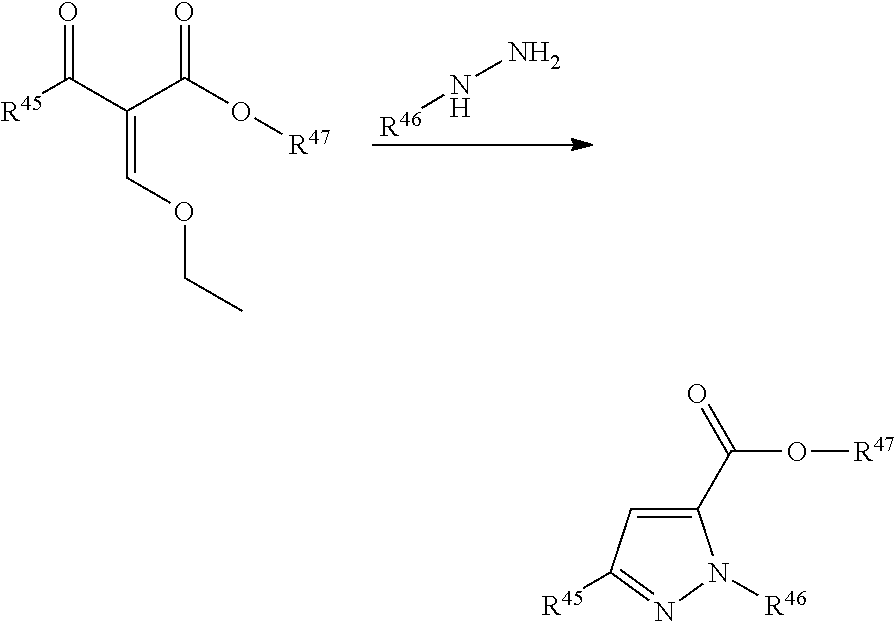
O=C(C(C(O[R47])=O)=COCC)[R45].[R46]NN.C1(C(=O)O[R47])=CC([R45])=NN1[R46]
